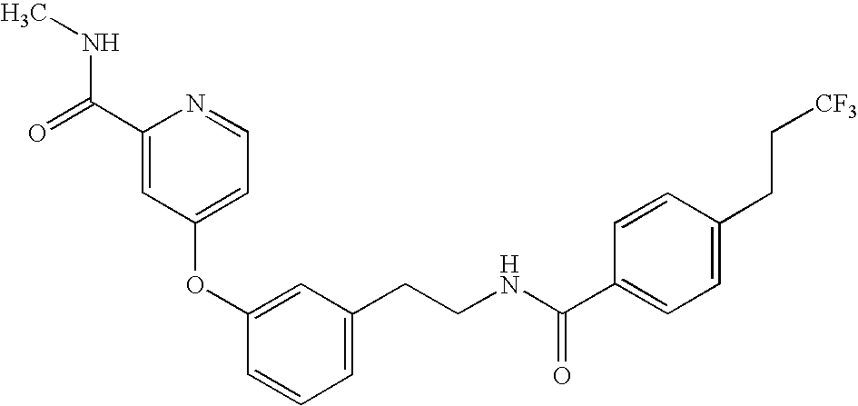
C1(OC2=CC(CCNC(=O)C3=CC=C(CC[CF3])C=C3)=CC=C2)=CC=NC(C(NC)=O)=C1
